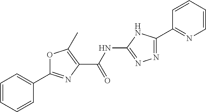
C1(C(=O)NC2=NN=C(C3=NC=CC=C3)N2)=C(C)OC(C2=CC=CC=C2)=N1
